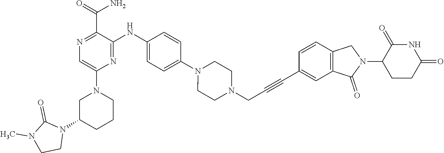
C1N(C2=CN=C(C(N)=O)C(NC3=CC=C(N4CCN(CC#CC5=CC6=C(C=C5)CN(C5C(=O)NC(=O)CC5)C6=O)CC4)C=C3)=N2)CCCC1N1C(=O)N(C)CC1
